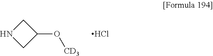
N1CC(O[CD3])C1.Cl
